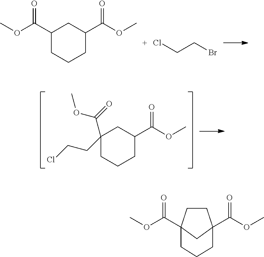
C1CC2(C(=O)OC)CC1(C(OC)=O)CCC2.C1(C(=O)OC)CCCC(C(OC)=O)C1.ClCCBr.C1(C(OC)=O)(CCCl)CCCC(C(OC)=O)C1
